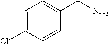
C1=C(Cl)C=CC(CN)=C1
